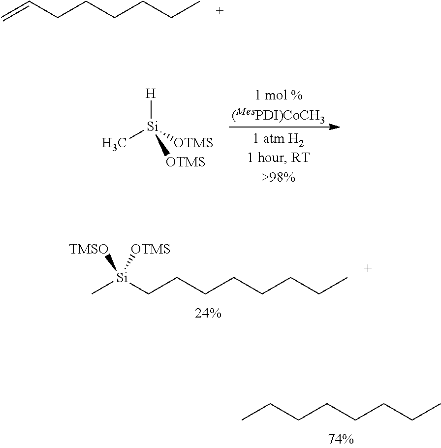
CCCCCCCC.C=CCCCCCC.C[Si]([OTMS])([OTMS])[H].C[Si](CCCCCCCC)([TMSO])[OTMS]
